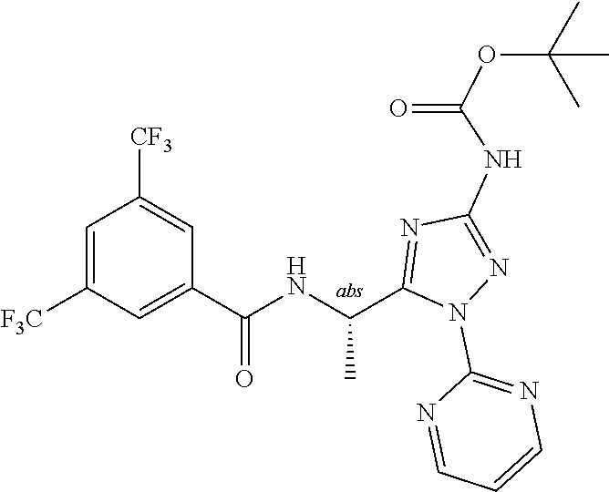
C1(N2N=C(NC(OC(C)(C)C)=O)N=C2C(NC(C2=CC([F3C])=CC([CF3])=C2)=O)C)=NC=CC=N1
